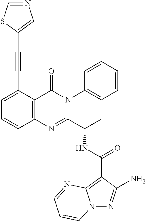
N(C(C1=NC2=C(C(=O)N1C1=CC=CC=C1)C(C#CC1=CN=CS1)=CC=C2)C)C(C1=C2N(N=C1N)C=CC=N2)=O
